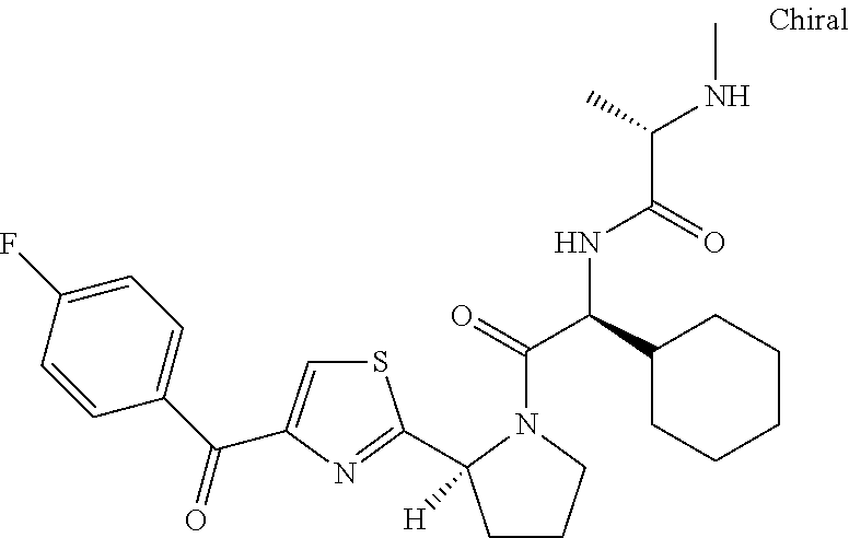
C1=CC(F)=CC=C1C(=O)C1=CSC(C2([H])CCCN2C(=O)C(C2CCCCC2)NC(=O)C(C)NC)=N1
